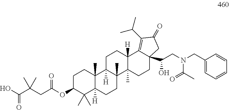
OC(C(CC(OC1C(C)(C)C2([H])C(C)(CC1)C1([H])C(C)(CC2)C2(C)C([H])(CC1)C1=C(C(C)C)C(=O)CC1(C(CN(CC1=CC=CC=C1)C(C)=O)O)CC2)=O)(C)C)=O
